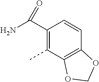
C1(C(N)=O)=C(C)C2=C(C=C1)OCO2
